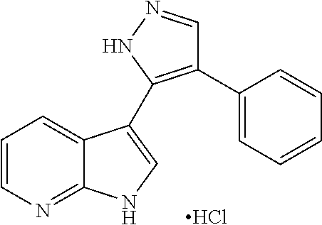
C1=CN=C2C(=C1)C(C1=C(C3=CC=CC=C3)C=NN1)=CN2.Cl
